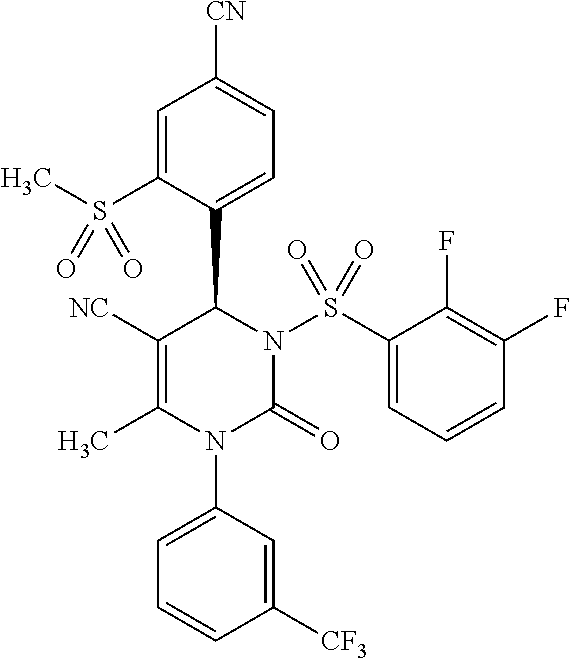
C1([NC])=C(C)N(C2=CC=CC([CF3])=C2)C(=O)N(S(C2=CC=CC(F)=C2F)(=O)=O)C1C1=CC=C([CN])C=C1S(C)(=O)=O
